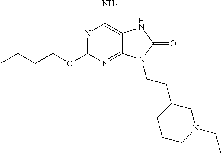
N1=C(OCCCC)N=C2C(=C1N)NC(=O)N2CCC1CCCN(CC)C1
